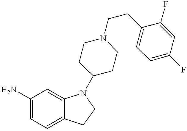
C1(N)=CC=C2C(=C1)N(C1CCN(CCC3=CC=C(F)C=C3F)CC1)CC2
